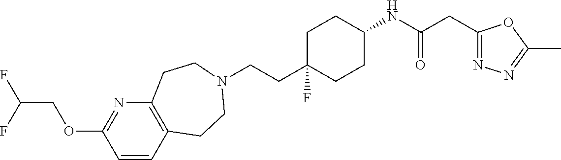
C(CC1(F)CCC(NC(CC2=NN=C(C)O2)=O)CC1)N1CCC2=C(N=C(OCC(F)F)C=C2)CC1
